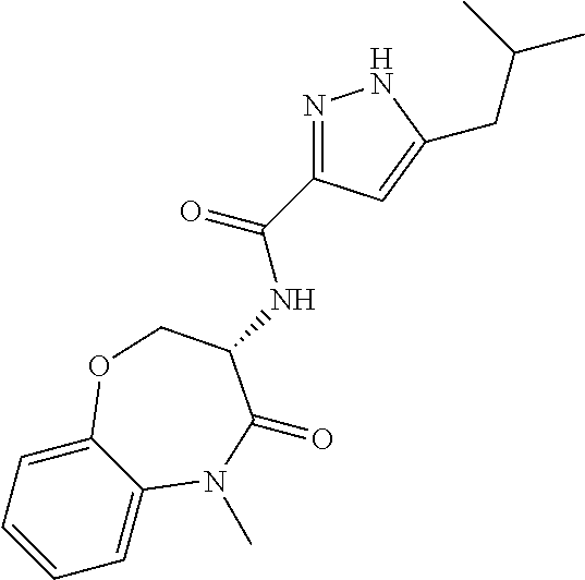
C1=CC=C2C(=C1)N(C)C(=O)C(NC(=O)C1=NNC(CC(C)C)=C1)CO2
